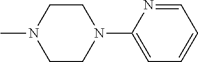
C1=NC(N2CCN(C)CC2)=CC=C1
